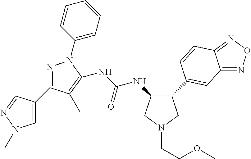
C1(C2=CC3=NON=C3C=C2)CN(CCOC)CC1NC(NC1=C(C)C(C2=CN(C)N=C2)=NN1C1=CC=CC=C1)=O
